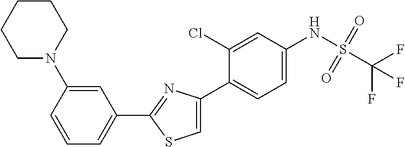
C1(C2=NC(C3=CC=C(NS(C(F)(F)F)(=O)=O)C=C3Cl)=CS2)=CC=CC(N2CCCCC2)=C1
